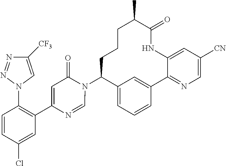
C12=CC=CC(=C1)C1=NC=C([CN])C=C1NC(=O)C(C)CCCC2N1C(=O)C=C(C2=C(N3C=C([CF3])N=N3)C=CC(Cl)=C2)N=C1
